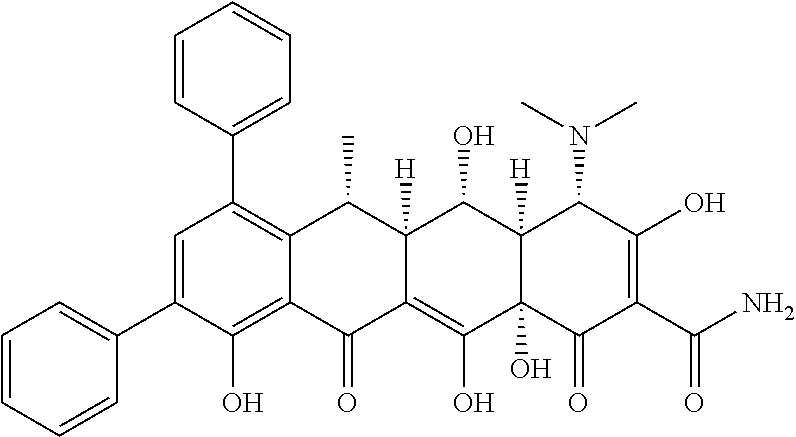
C1=C(C2=CC=CC=C2)C(O)=C2C(=C1C1=CC=CC=C1)C(C)C1([H])C(=C(O)C3(O)C([H])(C1O)C(N(C)C)C(O)=C(C(N)=O)C3=O)C2=O
